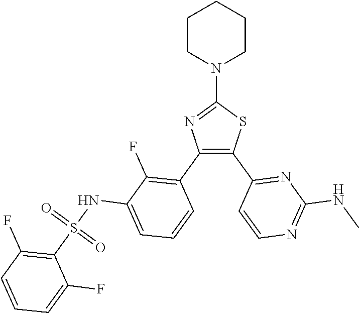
C1(N2CCCCC2)=NC(C2=C(F)C(NS(C3=C(F)C=CC=C3F)(=O)=O)=CC=C2)=C(C2=NC(NC)=NC=C2)S1
